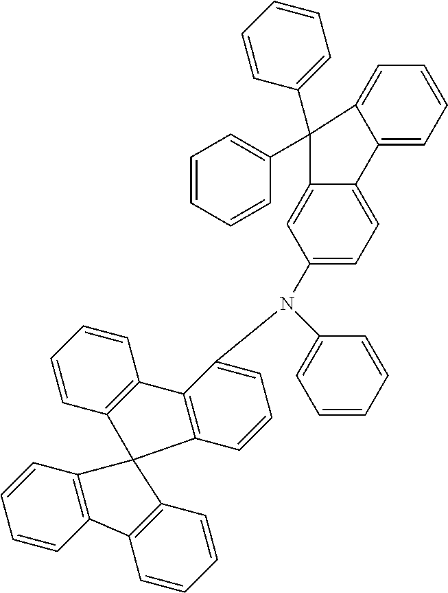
C1=CC2=C(C=C1)C1=C(C=CC=C1N(C1=CC=CC=C1)C1=CC=C3C(=C1)C(C1=CC=CC=C1)(C1=CC=CC=C1)C1=CC=CC=C31)C21C2=C(C=CC=C2)C2=C1C=CC=C2
